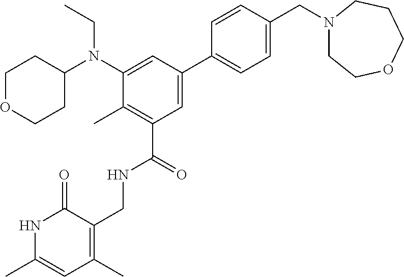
N1C(C)=CC(C)=C(CNC(C2=C(C)C(N(C3CCOCC3)CC)=CC(C3=CC=C(CN4CCOCCC4)C=C3)=C2)=O)C1=O
